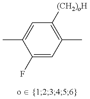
C1(F)=CC(C)=C([(CH2)oH])C=C1C
